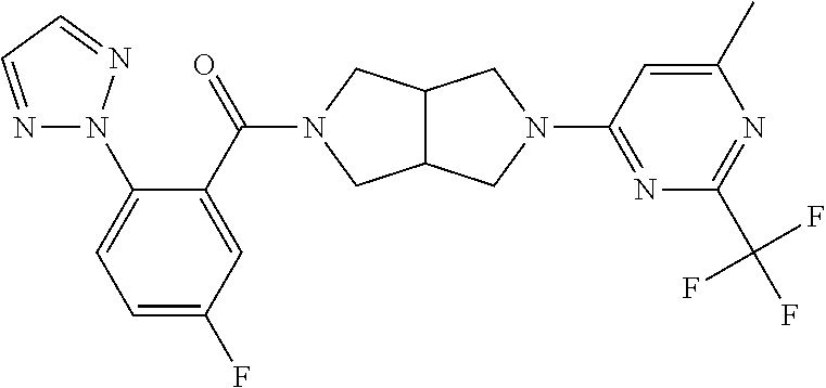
C1=C(F)C=C(C(=O)N2CC3C(CN(C4=NC(C(F)(F)F)=NC(C)=C4)C3)C2)C(N2N=CC=N2)=C1
